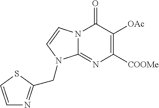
N12C(=NC([COOMe])=C([OAc])C1=O)N(CC1=NC=CS1)C=C2
